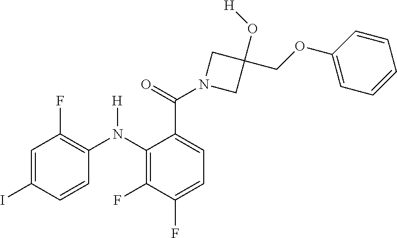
C1=C(I)C=CC(N(C2=C(F)C(F)=CC=C2C(=O)N2CC(O[H])(COC3=CC=CC=C3)C2)[H])=C1F
